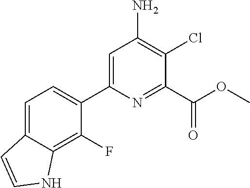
C1(C2=CC=C3C(=C2F)NC=C3)=CC(N)=C(Cl)C(C(=O)OC)=N1
